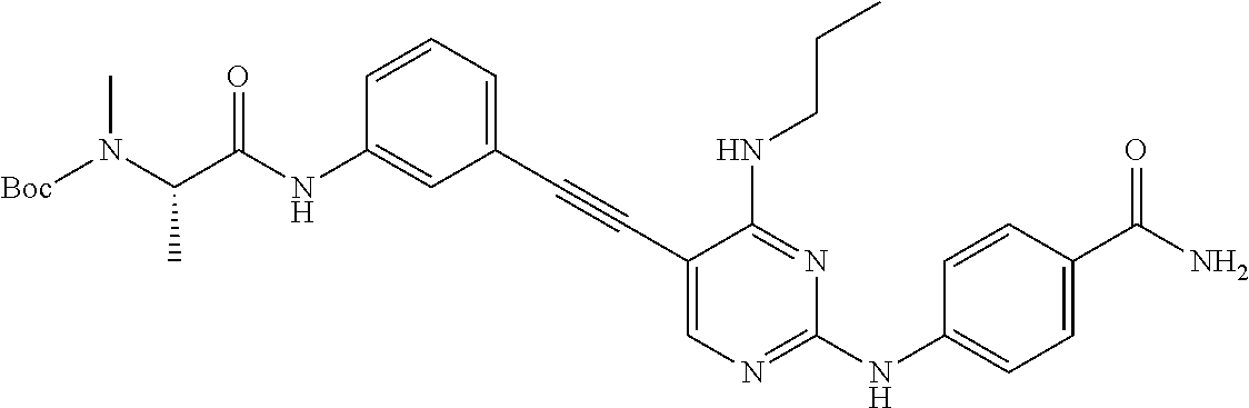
C1=C(NC(C(N([Boc])C)C)=O)C=CC=C1C#CC1=CN=C(NC2=CC=C(C(N)=O)C=C2)N=C1NCCC
